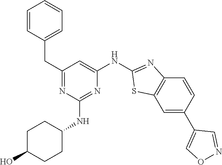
C1=CC(CC2=NC(NC3CCC(O)CC3)=NC(NC3=NC4=C(C=C(C5=CON=C5)C=C4)S3)=C2)=CC=C1
